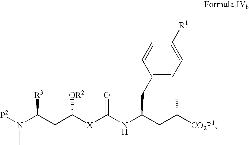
[P2]N(C(CC([X]C(NC(CC([CO2P1])C)CC1=CC=C([R1])C=C1)=O)[OR2])[R3])C
